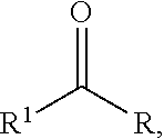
[R1]C([R])=O
